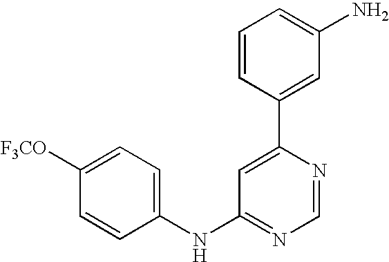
C1(NC2=NC=NC(C3=CC(N)=CC=C3)=C2)=CC=C([F3CO])C=C1
